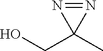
OCC1(C)N=N1
